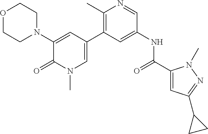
O1CCN(C2=CC(C3=C(C)N=CC(NC(C4=CC(C5CC5)=NN4C)=O)=C3)=CN(C)C2=O)CC1
